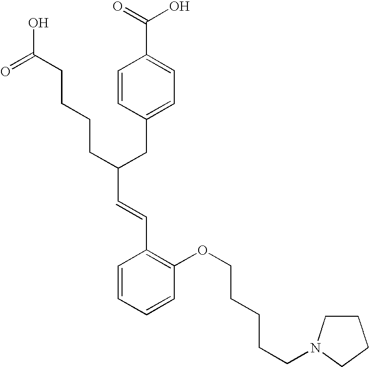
C(C(CC1=CC=C(C(=O)O)C=C1)CCCCC(O)=O)=CC1=C(OCCCCCN2CCCC2)C=CC=C1
